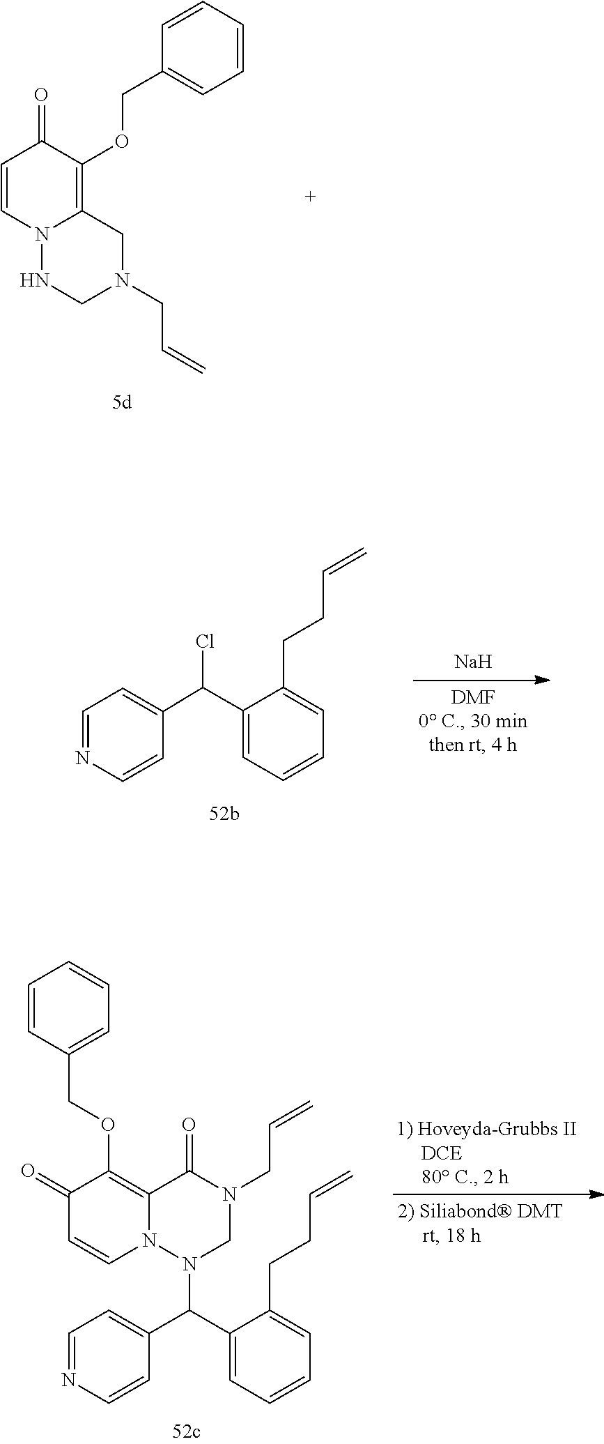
N1N2C=CC(=O)C(OCC3=CC=CC=C3)=C2CN(CC=C)C1.C(C=C)CC1=CC=CC=C1C(C1=CC=NC=C1)Cl.[Na].N1(CC=C)CN(C(C2=CC=CC=C2CCC=C)C2=CC=NC=C2)N2C=CC(=O)C(OCC3=CC=CC=C3)=C2C1=O
